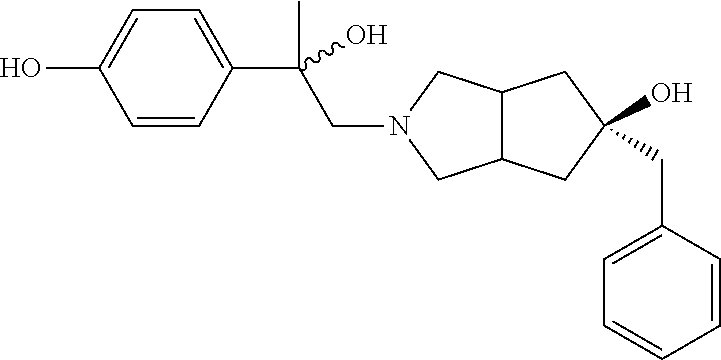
C1=CC(C(O)(CN2CC3C(C2)CC(O)(CC2=CC=CC=C2)C3)C)=CC=C1O
